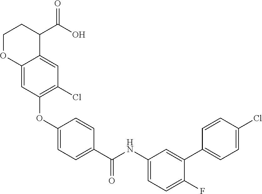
C1(OC2=C(Cl)C=C3C(=C2)OCCC3C(O)=O)=CC=C(C(NC2=CC=C(F)C(C3=CC=C(Cl)C=C3)=C2)=O)C=C1
